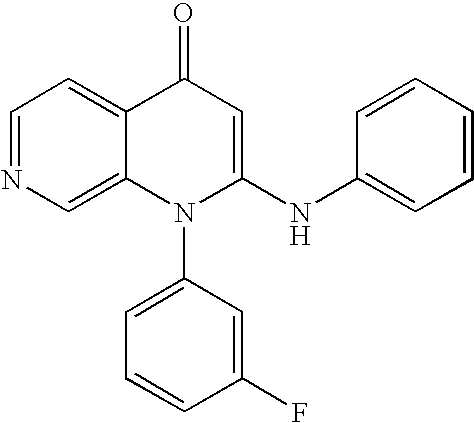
C1=NC=C2C(=C1)C(=O)C=C(NC1=CC=CC=C1)N2C1=CC=CC(F)=C1
